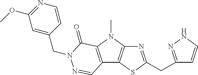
N1=C(CC2=NNC=C2)SC2=C1N(C)C1=C2C=NN(CC2=CC(OC)=NC=C2)C1=O
